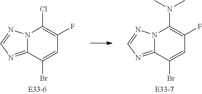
C12=NC=NN1C(N(C)C)=C(F)C=C2Br.C12=NC=NN1C(Cl)=C(F)C=C2Br
